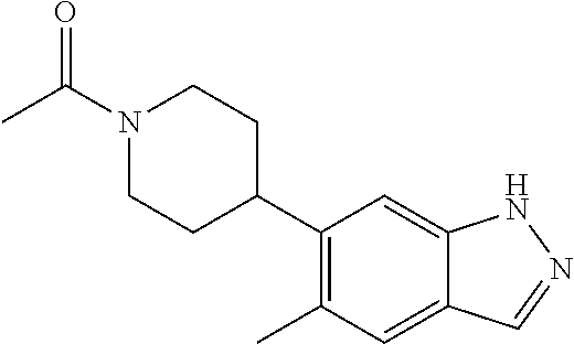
C1(C2CCN(C(C)=O)CC2)=C(C)C=C2C(=C1)NN=C2
